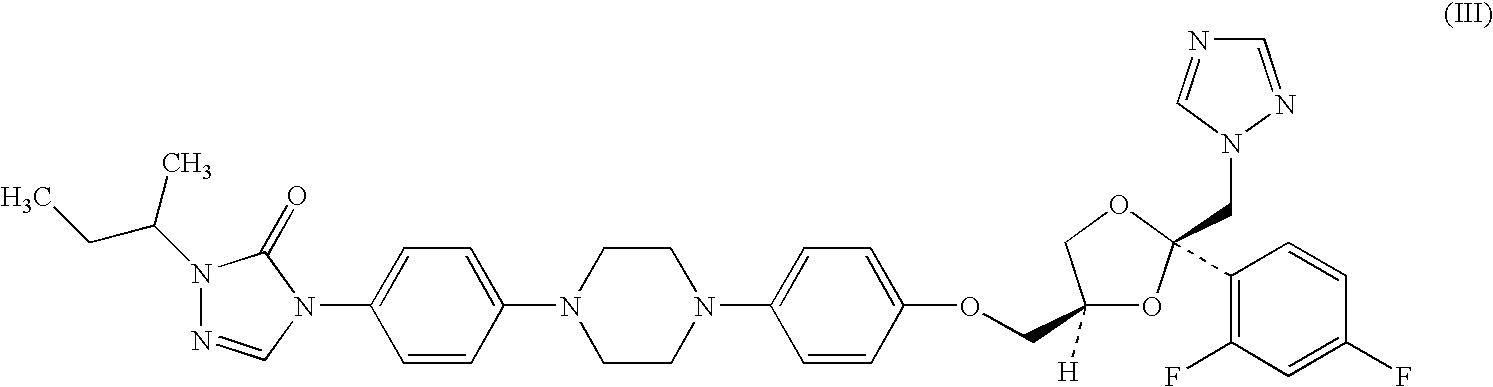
N1(C(CC)C)N=CN(C2=CC=C(N3CCN(C4=CC=C(OCC5([H])OC(CN6N=CN=C6)(C6=C(F)C=C(F)C=C6)OC5)C=C4)CC3)C=C2)C1=O
